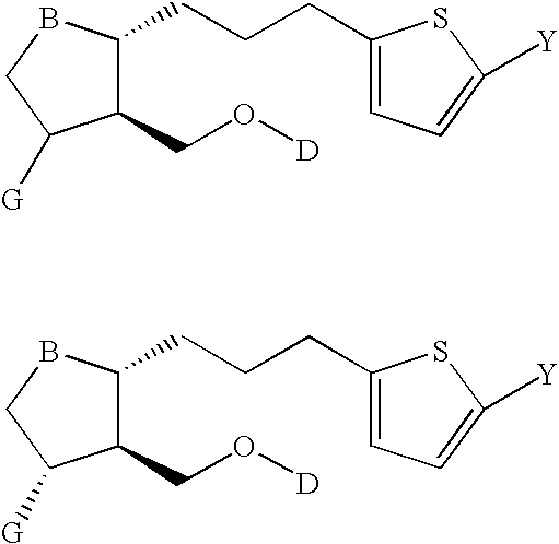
C(CCC1C(CO[D])C([G])CB1)C1=CC=C([Y])S1.C(CCC1C(CO[D])C([G])CB1)C1=CC=C([Y])S1
